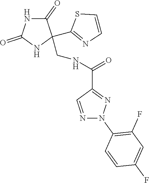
C1(=O)NC(=O)NC1(C1=NC=CS1)CNC(C1=NN(C2=C(F)C=C(F)C=C2)N=C1)=O
